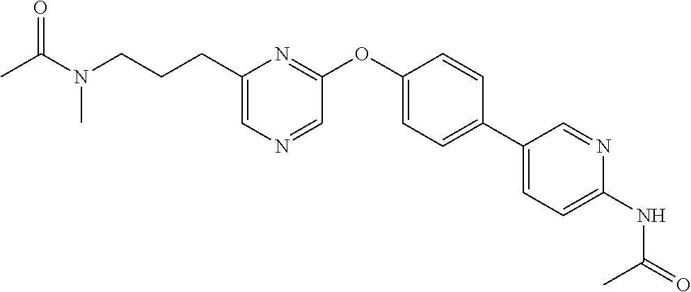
C(C1=CN=CC(OC2=CC=C(C3=CC=C(NC(=O)C)N=C3)C=C2)=N1)CCN(C(=O)C)C
